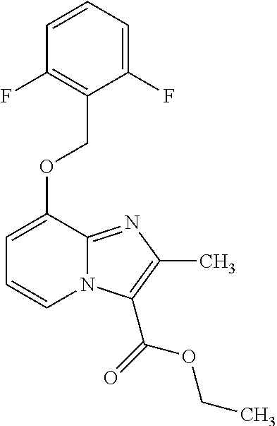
N12C(=NC(C)=C1C(OCC)=O)C(OCC1=C(F)C=CC=C1F)=CC=C2
